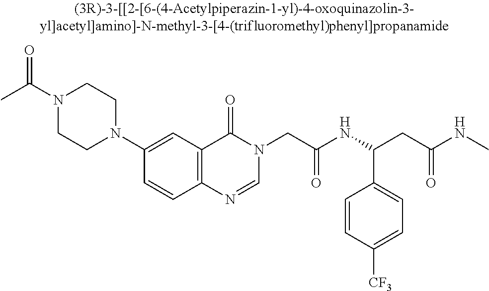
CC(N1CCN(C2=CC3=C(C=C2)N=CN(CC(NC(CC(NC)=O)C2=CC=C([CF3])C=C2)=O)C3=O)CC1)=O
